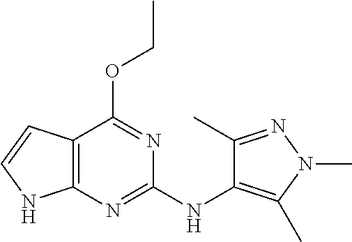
C12=C(N=C(NC3=C(C)N(C)N=C3C)N=C1OCC)NC=C2
